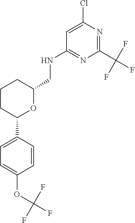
C1=CC(C2OC(CNC3=NC(C(F)(F)F)=NC(Cl)=C3)CCC2)=CC=C1OC(F)(F)F
